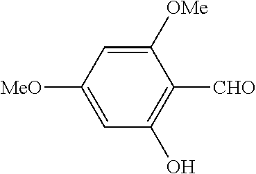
C1([OMe])=CC([MeO])=CC(O)=C1[CHO]
